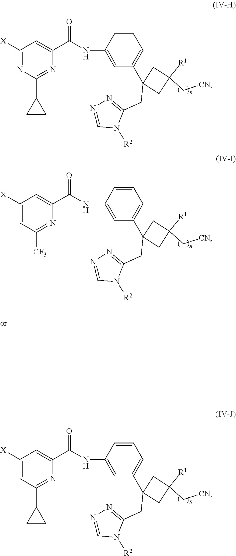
C1([X])=NC(C2CC2)=NC(C(=O)NC2=CC(C3(CC4=NN=CN4[R2])CC([R1])(C[CN])C3)=CC=C2)=C1.C1([X])=CC([CF3])=NC(C(=O)NC2=CC(C3(CC4=NN=CN4[R2])CC([R1])(C[CN])C3)=CC=C2)=C1.C1([X])=CC(C2CC2)=NC(C(=O)NC2=CC(C3(CC4=NN=CN4[R2])CC([R1])(C[CN])C3)=CC=C2)=C1
